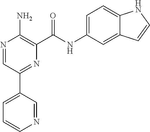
N1=CC(C2=CC=CN=C2)=NC(C(NC2=CC=C3C(=C2)C=CN3)=O)=C1N
